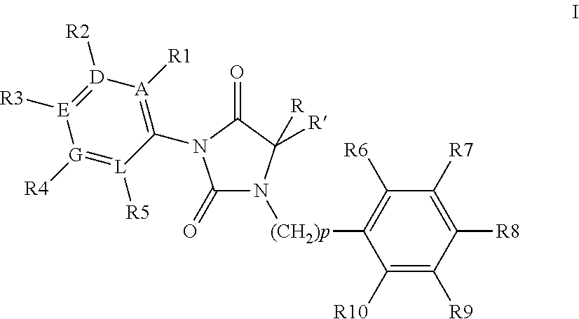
C1(=O)N([(CH2)p]C2=C([R6])C([R7])=C([R8])C([R9])=C2[R10])C([R])([R])C(=O)N1C1=[A]([R1])[D]([R2])=[E]([R3])[G]([R4])=[L]1[R5]
